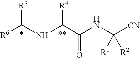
[R6]C(NC(C(NC([CN])([R2])[R1])=O)[R4])[R7]
